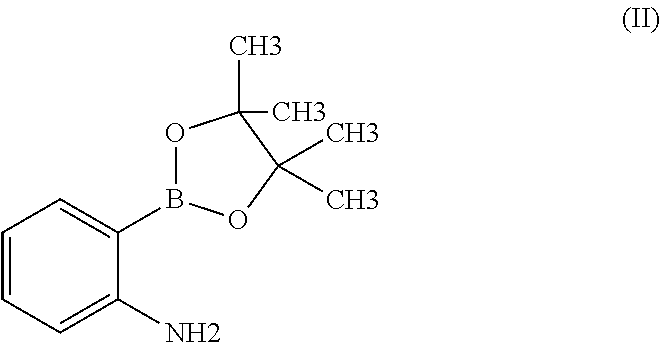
C1=CC=C(N)C(B2OC(C)(C)C(C)(C)O2)=C1
